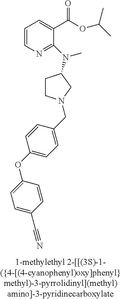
C1=CN=C(N(C)C2CCN(CC3=CC=C(OC4=CC=C(C#N)C=C4)C=C3)C2)C(C(OC(C)C)=O)=C1
